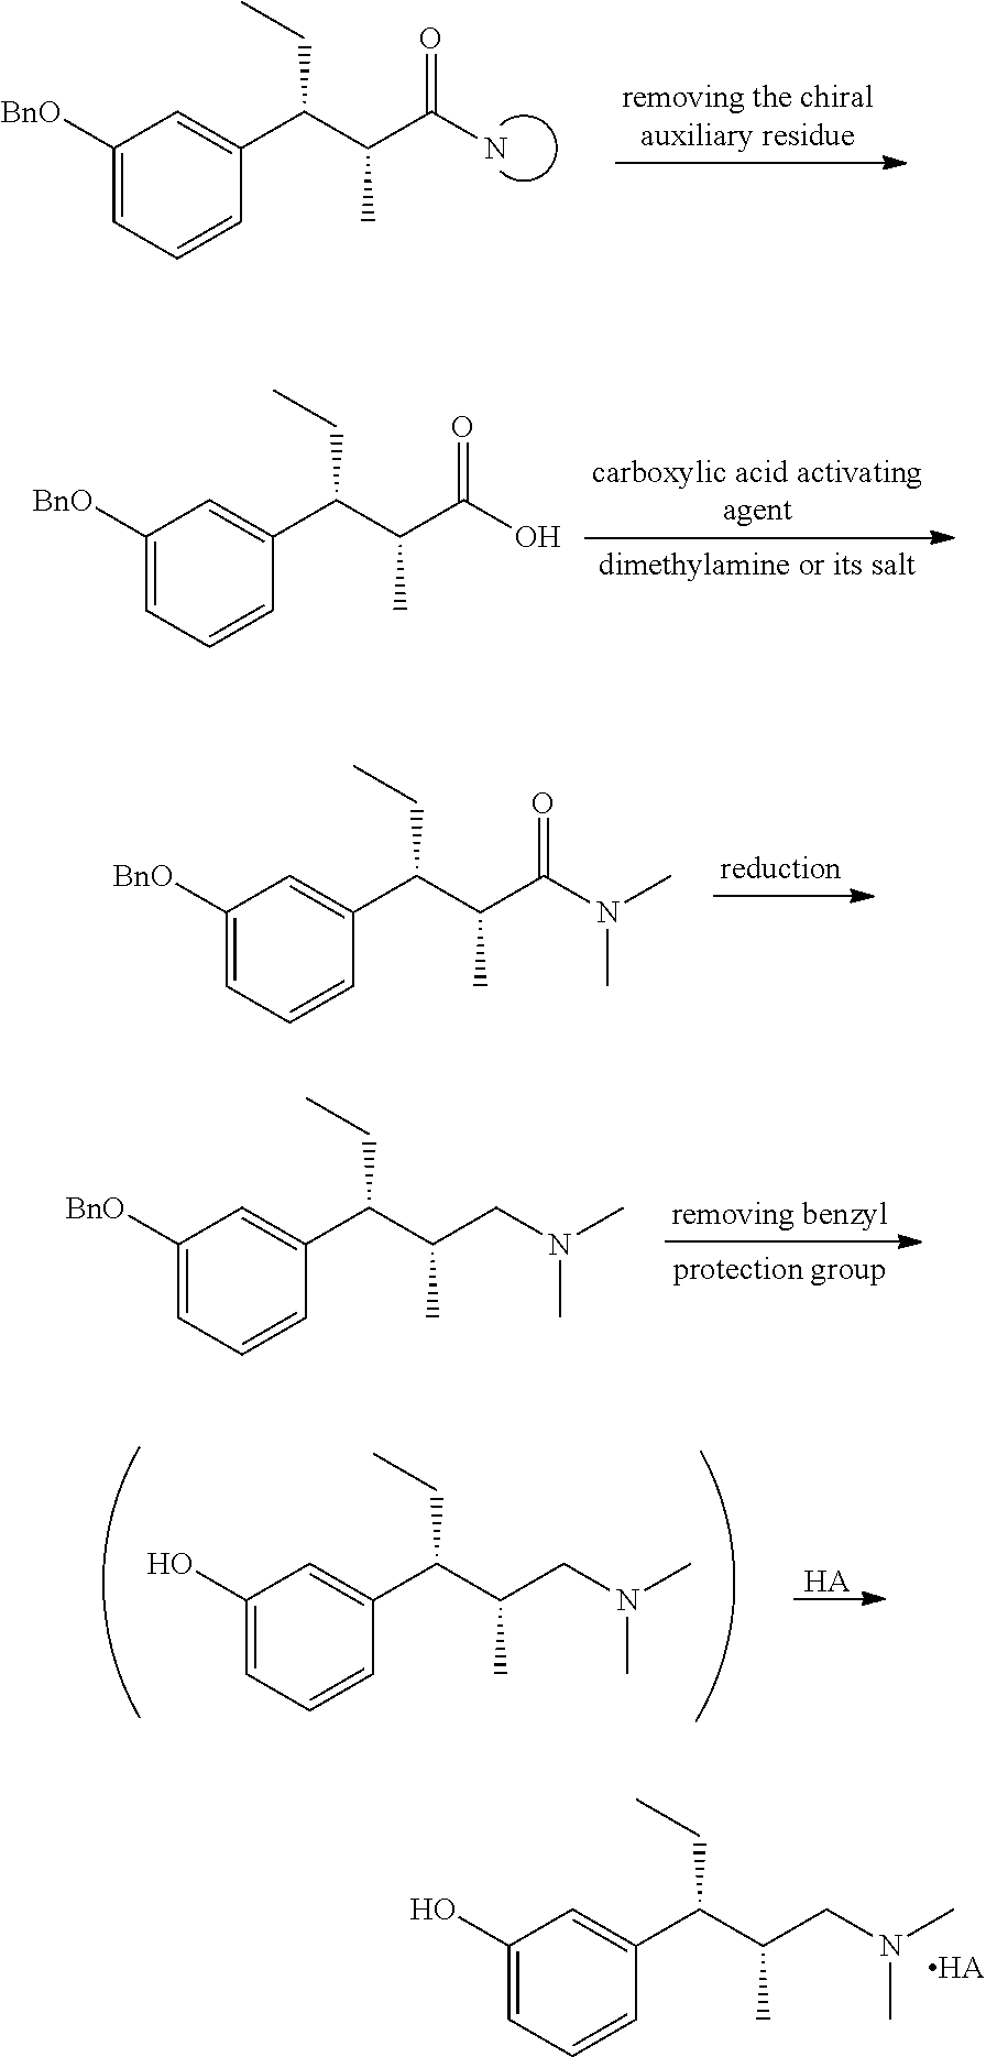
C1([BnO])=CC=CC(C(C(C(N)=O)C)CC)=C1.C1(O)=CC=CC(C(C(CN(C)C)C)CC)=C1.[HA].C1(O)=CC=CC(C(C(CN(C)C)C)CC)=C1.[HA].C1([BnO])=CC=CC(C(C(C(O)=O)C)CC)=C1.C1([BnO])=CC=CC(C(C(C(N(C)C)=O)C)CC)=C1.C1([BnO])=CC=CC(C(C(CN(C)C)C)CC)=C1
